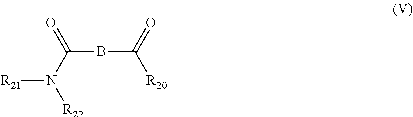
C(BC(=O)[R20])(=O)N([R21])[R22]
